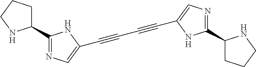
C1(C#CC#CC2=CN=C(C3CCCN3)N2)=CN=C(C2CCCN2)N1
